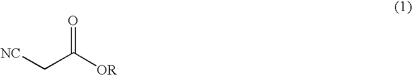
[NC]CC(=O)[OR]
